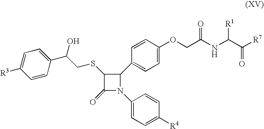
C1(SCC(C2=CC=C([R3])C=C2)O)C(=O)N(C2=CC=C([R4])C=C2)C1C1=CC=C(OCC(NC(C([R7])=O)[R1])=O)C=C1
